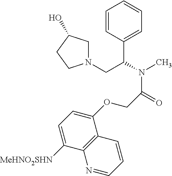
C1=CC(C(N(C)C(=O)COC2=CC=C([MeHNO2SHN])C3=C2C=CC=N3)CN2CC(O)CC2)=CC=C1
